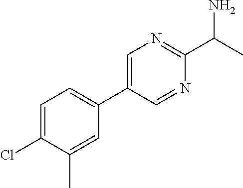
C1=C(Cl)C(C)=CC(C2=CN=C(C(N)C)N=C2)=C1
